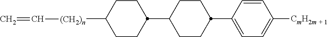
C1CC(C2=CC=C([CmH2m + 1])C=C2)CCC1C1CCC([(CH2)n]C=C)CC1
